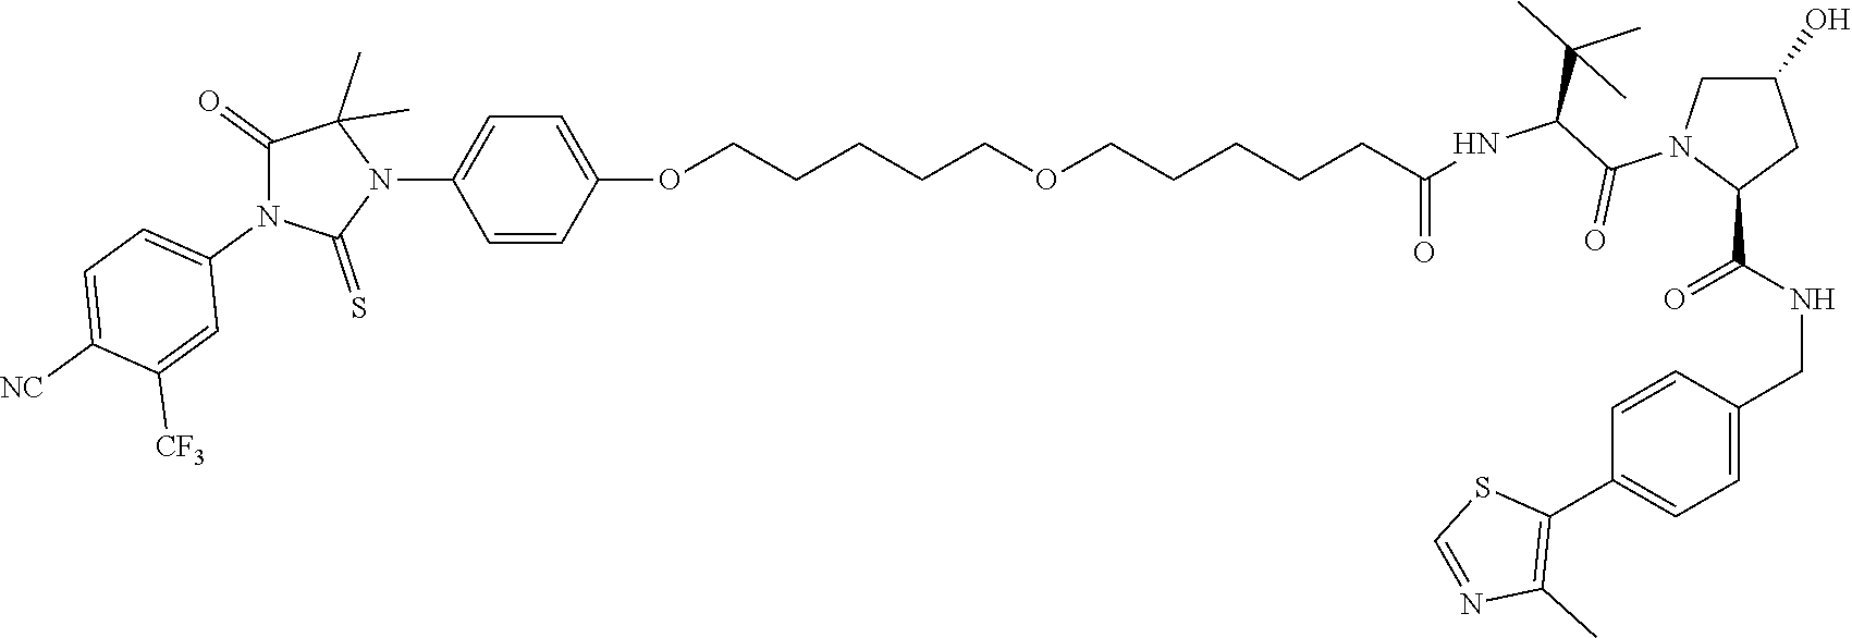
C(NC(=O)C1CC(O)CN1C(=O)C(C(C)(C)C)NC(CCCCCOCCCCCOC1=CC=C(N2C(C)(C)C(=O)N(C3=CC=C([NC])C([CF3])=C3)C2=S)C=C1)=O)C1=CC=C(C2=C(C)N=CS2)C=C1
